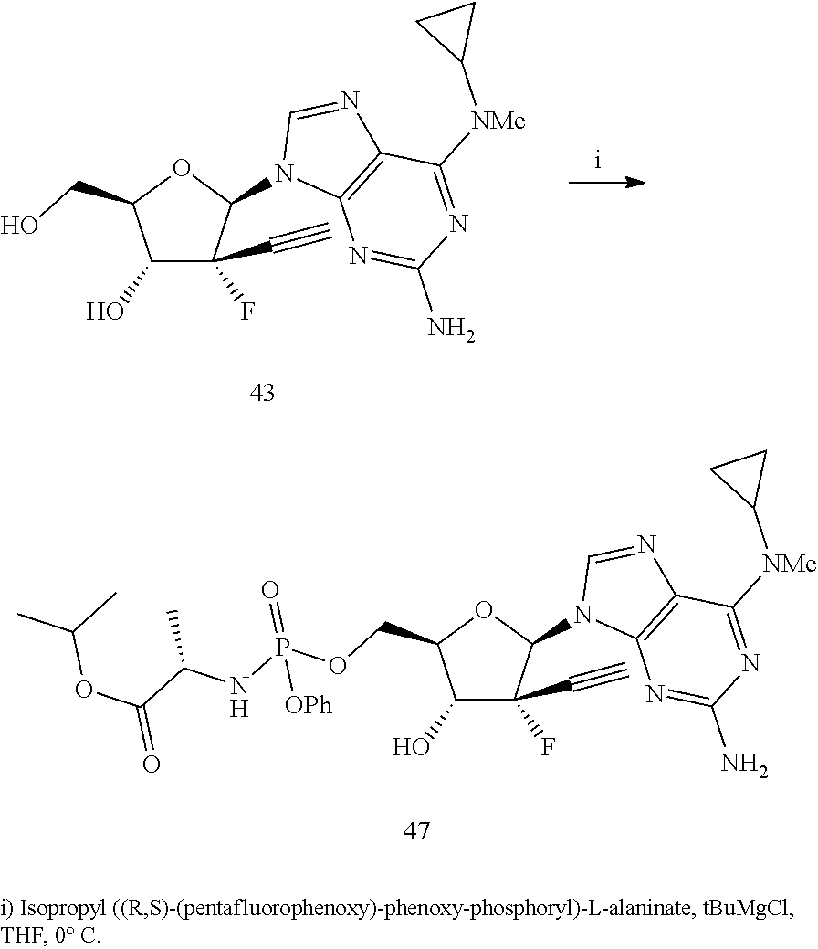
C1(O)C(F)(C#C)C(N2C3=C(N=C2)C([NMe]C2CC2)=NC(N)=N3)OC1COP(NC(C(OC(C)C)=O)C)(=O)[OPh].C1(O)C(F)(C#C)C(N2C3=C(N=C2)C([NMe]C2CC2)=NC(N)=N3)OC1CO
